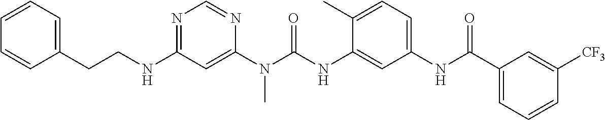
C(NC1=NC=NC(N(C(NC2=CC(NC(C3=CC=CC([CF3])=C3)=O)=CC=C2C)=O)C)=C1)CC1=CC=CC=C1
